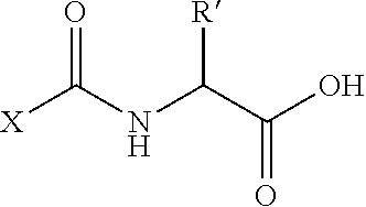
[X]C(NC(C(O)=O)[R])=O
